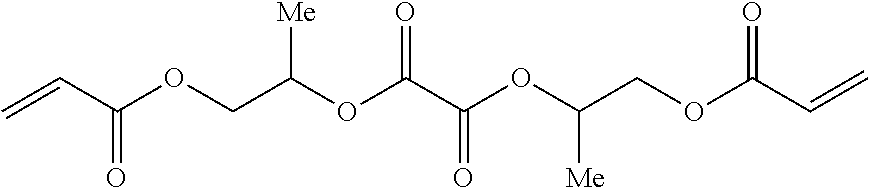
C=CC(OCC(OC(C(OC(COC(=O)C=C)[Me])=O)=O)[Me])=O
